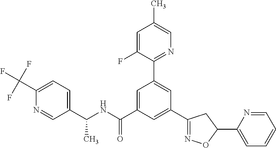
C1(C2=NOC(C3=CC=CC=N3)C2)=CC(C(NC(C2=CC=C(C(F)(F)F)N=C2)C)=O)=CC(C2=NC=C(C)C=C2F)=C1
